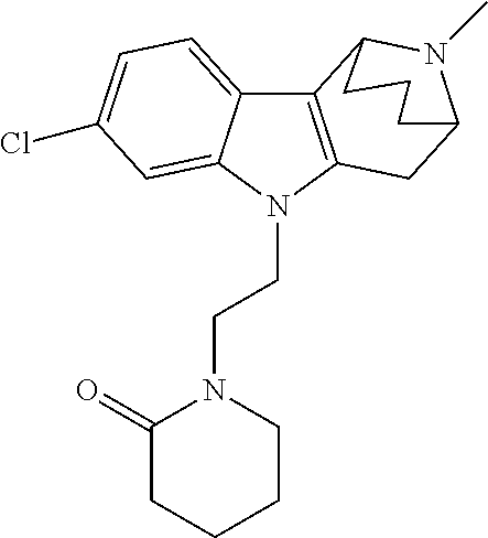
C12=C(N(CCN3C(=O)CCCC3)C3=CC(Cl)=CC=C13)CC1N(C)C2CCC1
